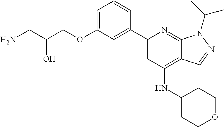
NCC(COC1=CC=CC(C2=CC(NC3CCOCC3)=C3C(=N2)N(C(C)C)N=C3)=C1)O
